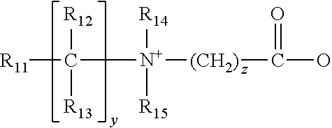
[R11]C([N+]([R14])([R15])[(CH2)]C(O)=O)([R12])[R13]
